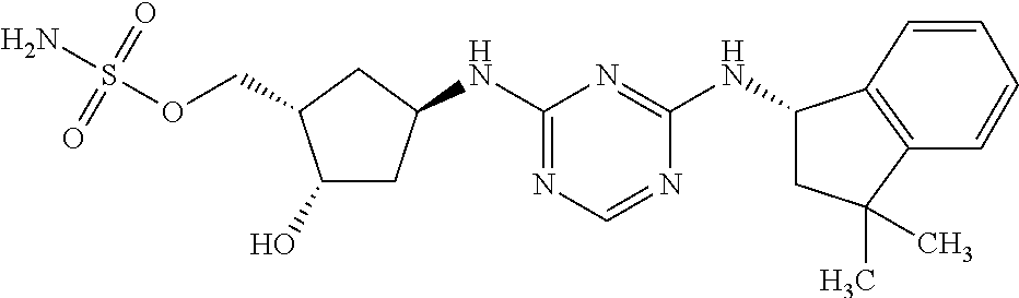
C1(O)CC(NC2=NC=NC(NC3CC(C)(C)C4=C3C=CC=C4)=N2)CC1COS(N)(=O)=O
